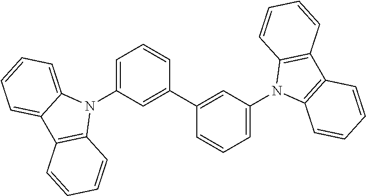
C1=C(N2C3=CC=CC=C3C3=C2C=CC=C3)C=C(C2=CC(N3C4=C(C5=C3C=CC=C5)C=CC=C4)=CC=C2)C=C1
